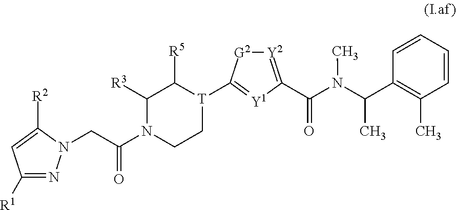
C1([R1])=NN(CC(N2CC[T](C3=[Y1]C(C(N(C(C4=C(C)C=CC=C4)C)C)=O)=[Y2][G2]3)C([R5])C2[R3])=O)C([R2])=C1
